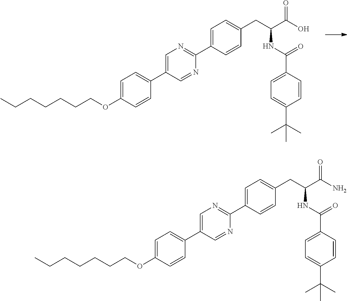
C1=CC(C(=O)NC(C(O)=O)CC2=CC=C(C3=NC=C(C4=CC=C(OCCCCCCC)C=C4)C=N3)C=C2)=CC=C1C(C)(C)C.C1=CC(C(=O)NC(C(N)=O)CC2=CC=C(C3=NC=C(C4=CC=C(OCCCCCCC)C=C4)C=N3)C=C2)=CC=C1C(C)(C)C
